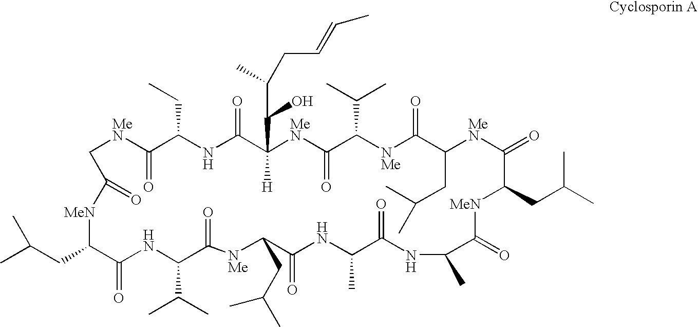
C1[MeN]C(=O)C(CC)NC(=O)C(C(O)C(C)CC=CC)([H])[MeN]C(=O)C(C(C)C)[NMe]C(=O)C(CC(C)C)[MeN]C(=O)C(CC(C)C)[MeN]C(=O)C(C)NC(=O)C(C)NC(=O)C(CC(C)C)[NMe]C(=O)C(C(C)C)NC(=O)C(CC(C)C)[MeN]C1=O
